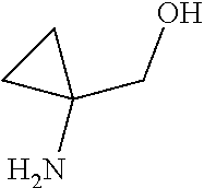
NC1(CO)CC1
